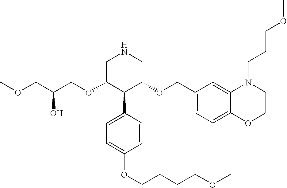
O(C1C(C2=CC=C(OCCCCOC)C=C2)C(OCC2=CC=C3C(=C2)N(CCCOC)CCO3)CNC1)CC(COC)O
